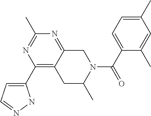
C1(C2=CC=NN2)=C2C(=NC(C)=N1)CN(C(C1=CC=C(C)C=C1C)=O)C(C)C2
